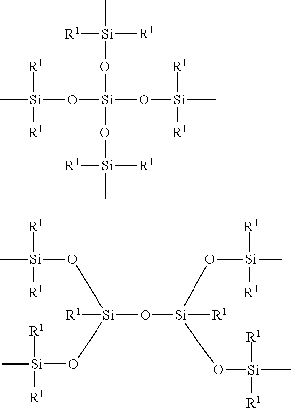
C[Si](O[Si](O[Si](C)([R1])[R1])(O[Si](C)([R1])[R1])O[Si](C)([R1])[R1])([R1])[R1].C[Si](O[Si](O[Si](C)([R1])[R1])(O[Si](O[Si](C)([R1])[R1])(O[Si](C)([R1])[R1])[R1])[R1])([R1])[R1]
